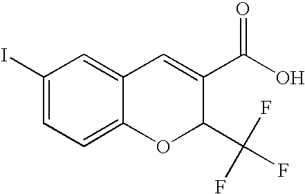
C1(C(F)(F)F)C(C(=O)O)=CC2=CC(I)=CC=C2O1
